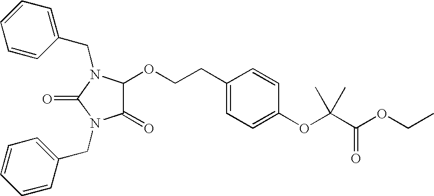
C1(CN2C(=O)N(CC3=CC=CC=C3)C(=O)C2OCCC2=CC=C(OC(C(OCC)=O)(C)C)C=C2)=CC=CC=C1
